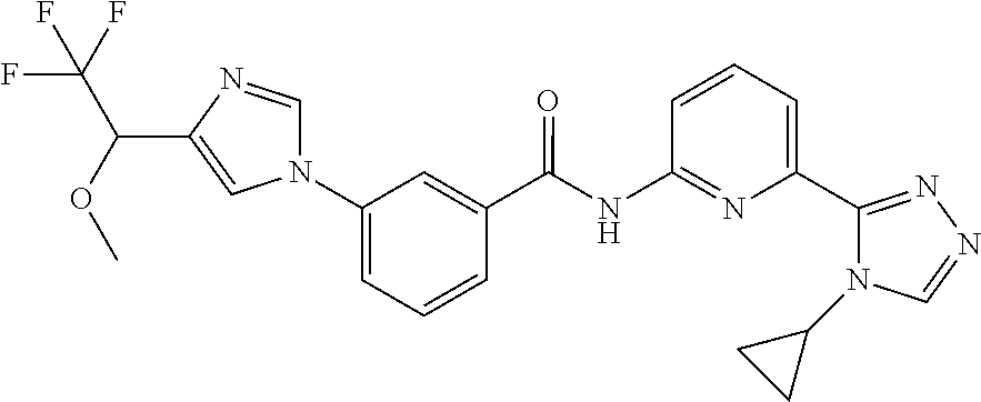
C1=CC=C(C2=NN=CN2C2CC2)N=C1NC(C1=CC(N2C=NC(C(OC)C(F)(F)F)=C2)=CC=C1)=O
